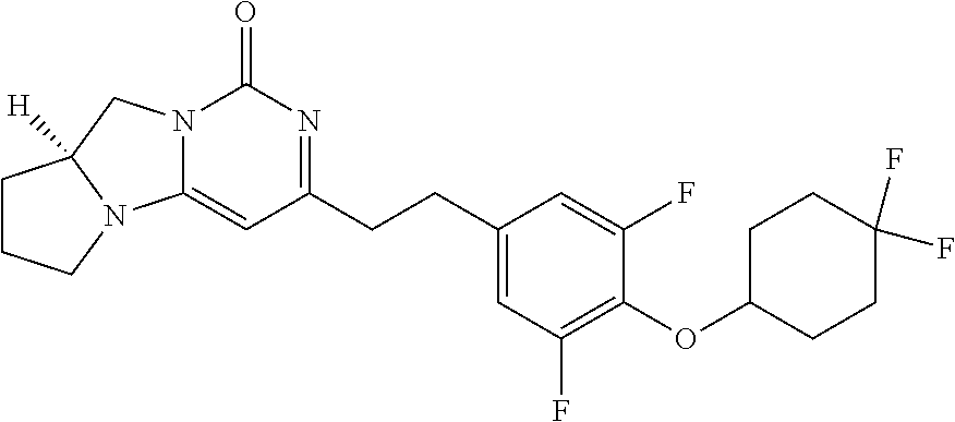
C1(CCC2=NC(=O)N3C(=C2)N2C([H])(C3)CCC2)=CC(F)=C(OC2CCC(F)(F)CC2)C(F)=C1
